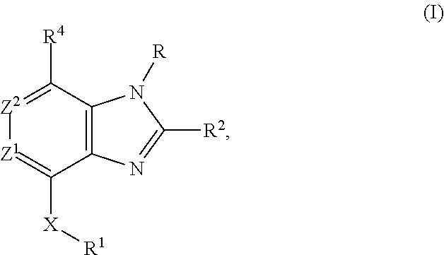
C1([R4])=[Z2][Z1]=C([X][R1])C2=C1N([R])C([R2])=N2
